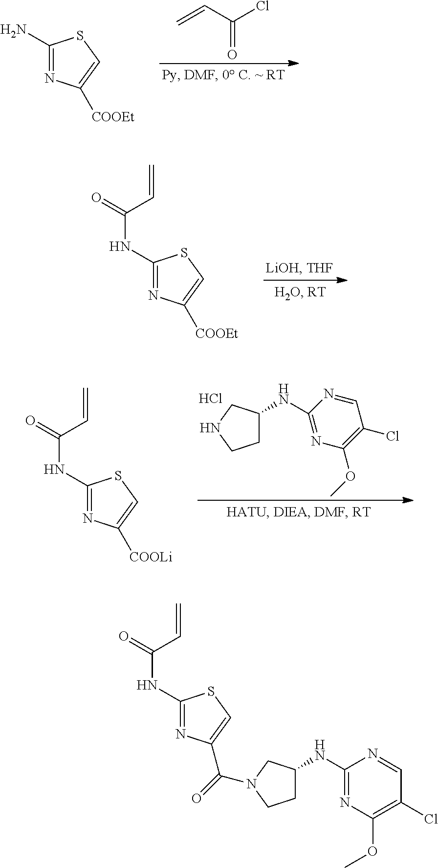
C=CC(Cl)=O.C1(N)=NC([COOEt])=CS1.C1(NC(C=C)=O)=NC([COOEt])=CS1.C1(NC(C=C)=O)=NC([COOLi])=CS1.Cl.C1C(NC2=NC(OC)=C(Cl)C=N2)CNC1.C1(NC(C=C)=O)=NC(C(N2CC(NC3=NC(OC)=C(Cl)C=N3)CC2)=O)=CS1
